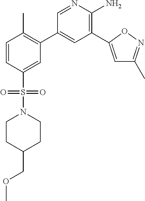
C1=CC(S(=O)(N2CCC(COC)CC2)=O)=CC(C2=CC(C3=CC(C)=NO3)=C(N)N=C2)=C1C
